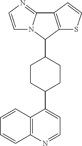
C1=NC2=C(C(C3CCC(C4C5=C(C6=NC=CN46)C=CS5)CC3)=C1)C=CC=C2
